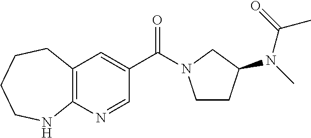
C12=C(C=C(C(=O)N3CCC(N(C(C)=O)C)C3)C=N1)CCCCN2
